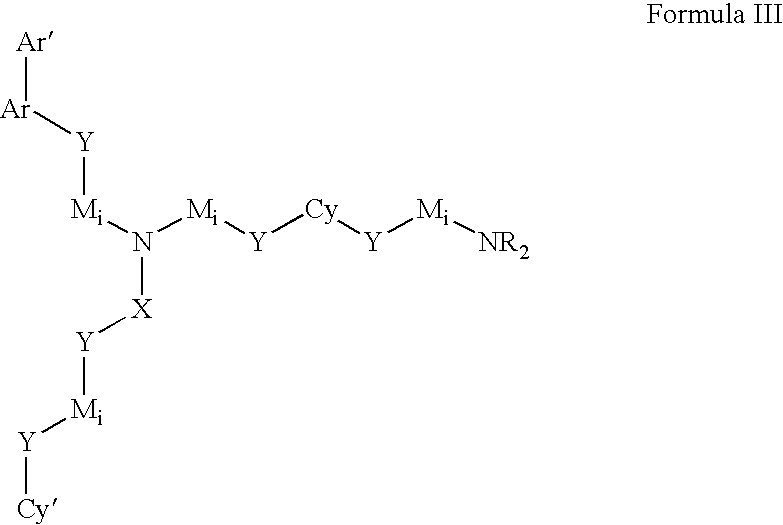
[Ar][Ar][Y][Mi]N([X][Y][Mi][Y][Cy])[Mi][Y][Cy][Y][Mi][NR2]
